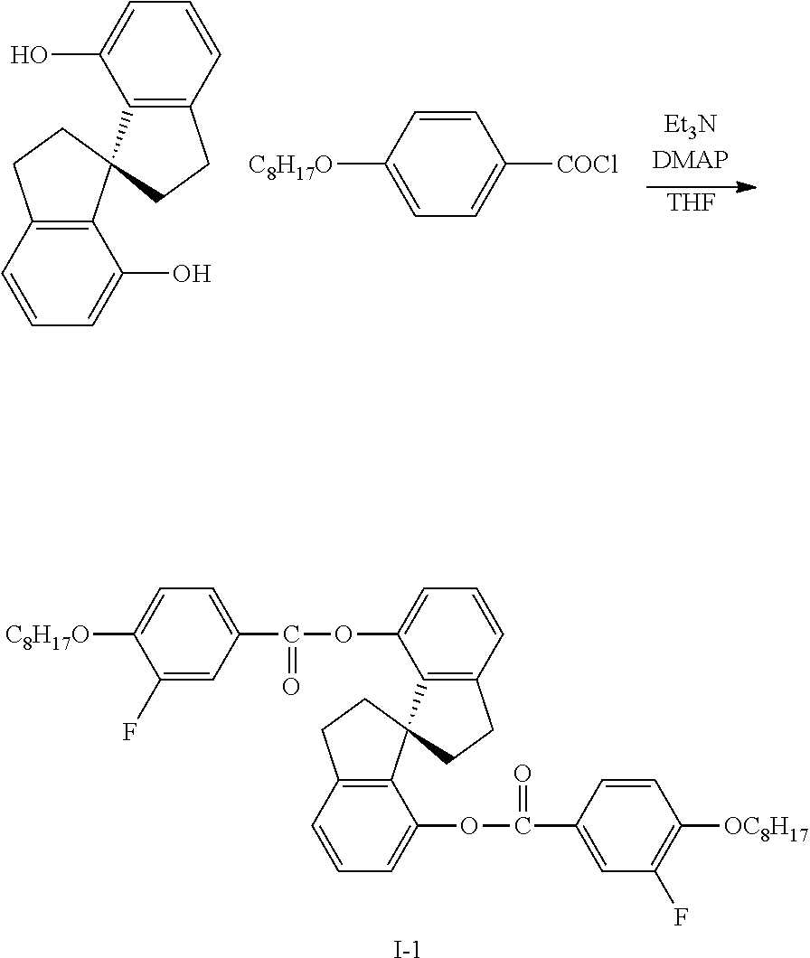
[C8H17O]C1=CC=C(C(=O)OC2=CC=CC3=C2C2(C4=C(C=CC=C4OC(C4=CC(F)=C([OC8H17])C=C4)=O)CC2)CC3)C=C1F.[I-].[THF].C12=C(C=CC=C1O)CCC21C2=C(C=CC=C2O)CC1.[C8H17O]C1=CC=C([COCl])C=C1
